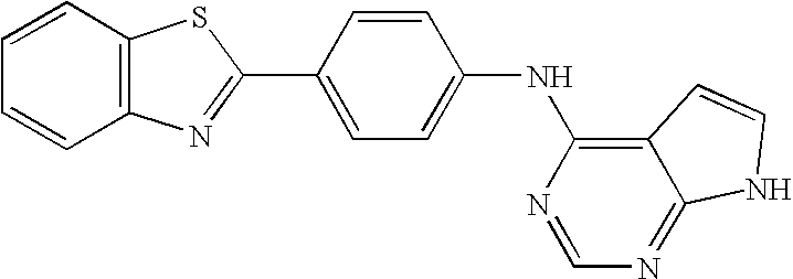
C12=C(C=CC=C1)SC(C1=CC=C(NC3=C4C(=NC=N3)NC=C4)C=C1)=N2
